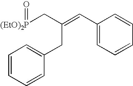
[(EtO)2P](CC(=CC1=CC=CC=C1)CC1=CC=CC=C1)=O
